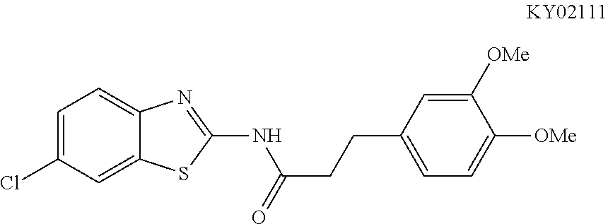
C1=C(Cl)C=C2C(=C1)N=C(NC(=O)CCC1=CC=C([OMe])C([OMe])=C1)S2
